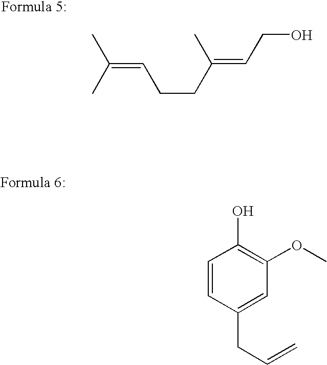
C(=CCCC(=CCO)C)(C)C.C1=CC(CC=C)=CC(OC)=C1O
